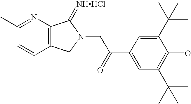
C1(C)=NC2=C(C=C1)CN(CC(C1=CC(C(C)(C)C)=C(O)C(C(C)(C)C)=C1)=O)C2=[NHHCl]
